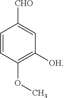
C1=CC(OC)=C([OH])C=C1[CHO]
